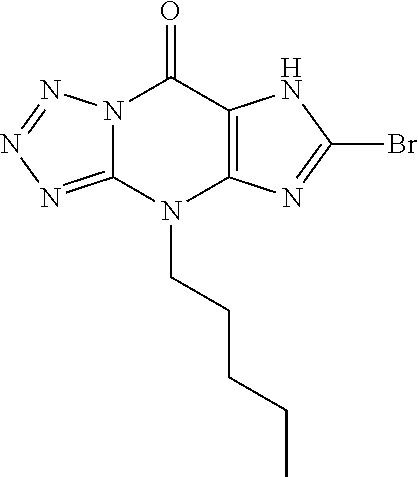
N12C(=NN=N1)N(CCCCC)C1=C(C2=O)NC(Br)=N1
